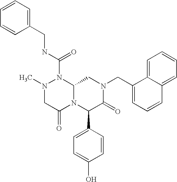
CN1CC(=O)N2C(N1C(NCC1=CC=CC=C1)=O)CN(CC1=CC=CC3=CC=CC=C13)C(=O)C2C1=CC=C(O)C=C1
